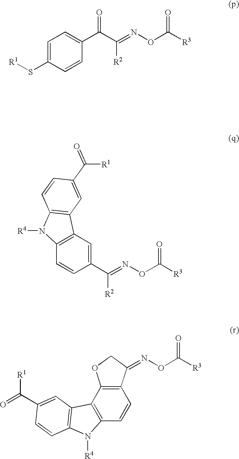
C1=C(S[R1])C=CC(C(C(=NOC(=O)[R3])[R2])=O)=C1.C12=C(C=CC(C(=NOC([R3])=O)[R2])=C1)N([R4])C1=C2C=C(C([R1])=O)C=C1.C12=C(C3=C(C=C1)N([R4])C1=C3C=C(C(=O)[R1])C=C1)OCC2=NOC([R3])=O
